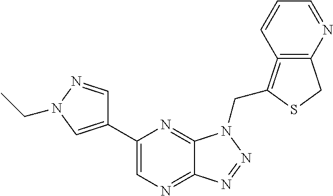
C1=NN(CC)C=C1C1=CN=C2C(=N1)N(CC1=C3=C(CS1)N=CC=C3)N=N2
